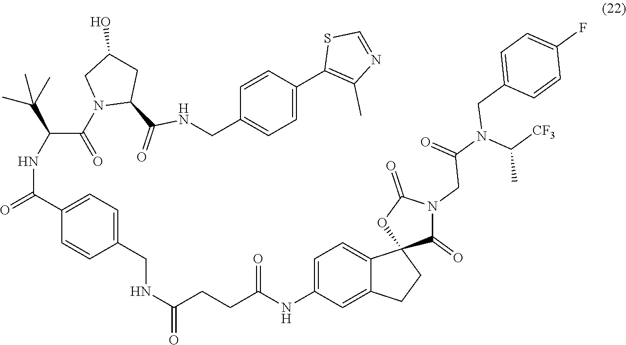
C1=C(NC(CCC(NCC2=CC=C(C(=O)NC(C(=O)N3C(C(NCC4=CC=C(C5=C(C)N=CS5)C=C4)=O)CC(O)C3)C(C)(C)C)C=C2)=O)=O)C=C2C(=C1)C1(CC2)C(=O)N(CC(=O)N(CC2=CC=C(F)C=C2)C(C)[CF3])C(=O)O1
